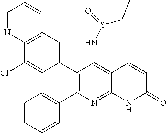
C12=C(C=C(C3=C(C4=CC=CC=C4)N=C4C(=C3NS(CC)=O)C=CC(=O)N4)C=C1Cl)C=CC=N2
